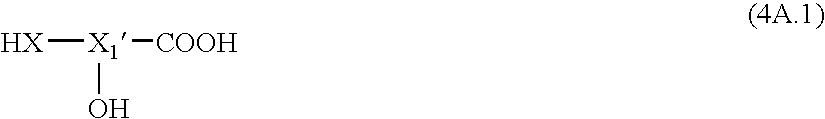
[HX][X1]([COOH])O
